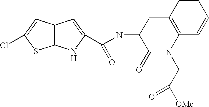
C12=C(NC(C(NC3C(=O)N(CC([OMe])=O)C4=C(C3)C=CC=C4)=O)=C1)SC(Cl)=C2
